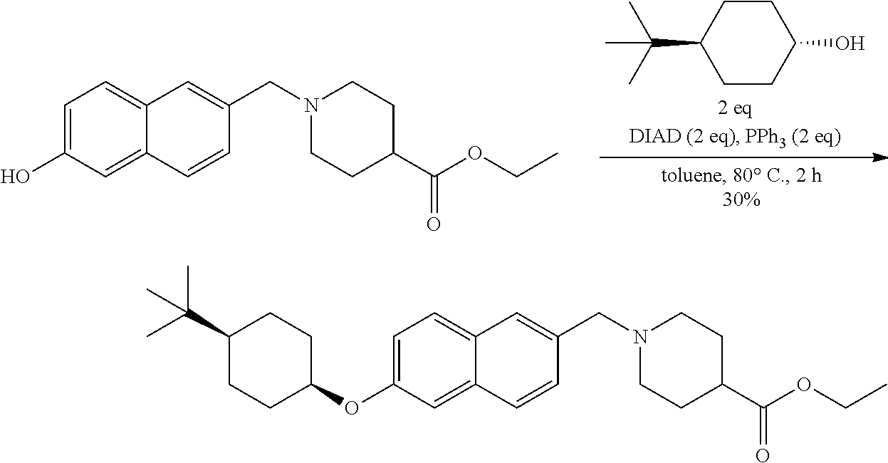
C1CC(C(C)(C)C)CCC1O.C1=C(O)C=C2C(=C1)C=C(CN1CCC(C(OCC)=O)CC1)C=C2.C1=C(OC2CCC(C(C)(C)C)CC2)C=C2C(=C1)C=C(CN1CCC(C(OCC)=O)CC1)C=C2
